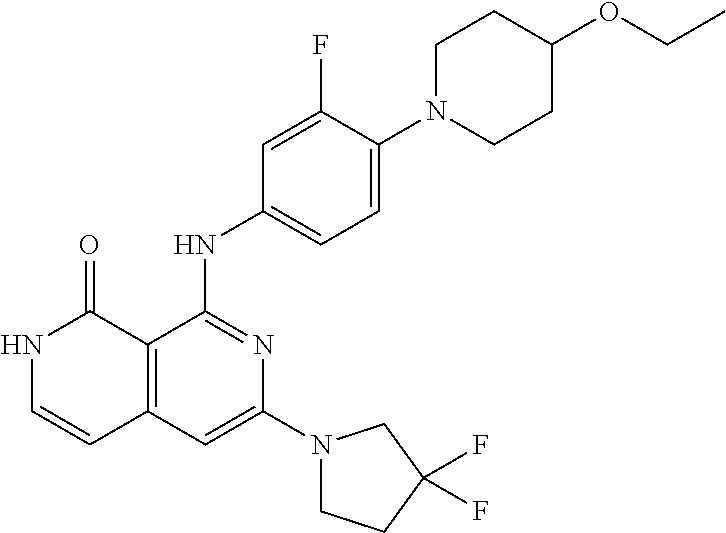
N1C=CC2=C(C1=O)C(NC1=CC=C(N3CCC(OCC)CC3)C(F)=C1)=NC(N1CCC(F)(F)C1)=C2
